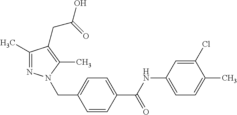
C1=C(Cl)C(C)=CC=C1NC(C1=CC=C(CN2N=C(C)C(CC(O)=O)=C2C)C=C1)=O
